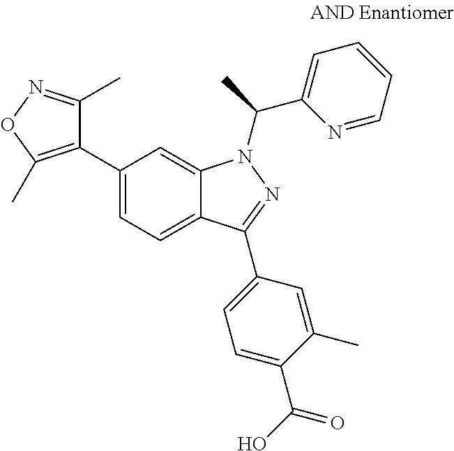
C12=CC=C(C3=C(C)ON=C3C)C=C1N(C(C1=CC=CC=N1)C)N=C2C1=CC=C(C(O)=O)C(C)=C1
